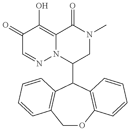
C1(C2C3=C(OCC4=C2C=CC=C4)C=CC=C3)CN(C)C(=O)C2=C(O)C(=O)C=NN12
